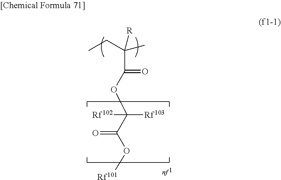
C(C(OC([Rf103])([Rf102])C(O[Rf101])=O)=O)(CC)(C)[R]
